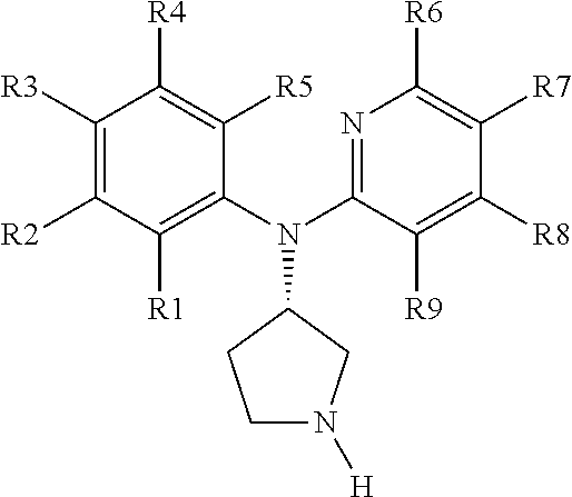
C1N([H])CC(N(C2=C([R1])C([R2])=C([R3])C([R4])=C2[R5])C2=NC([R6])=C([R7])C([R8])=C2[R9])C1
